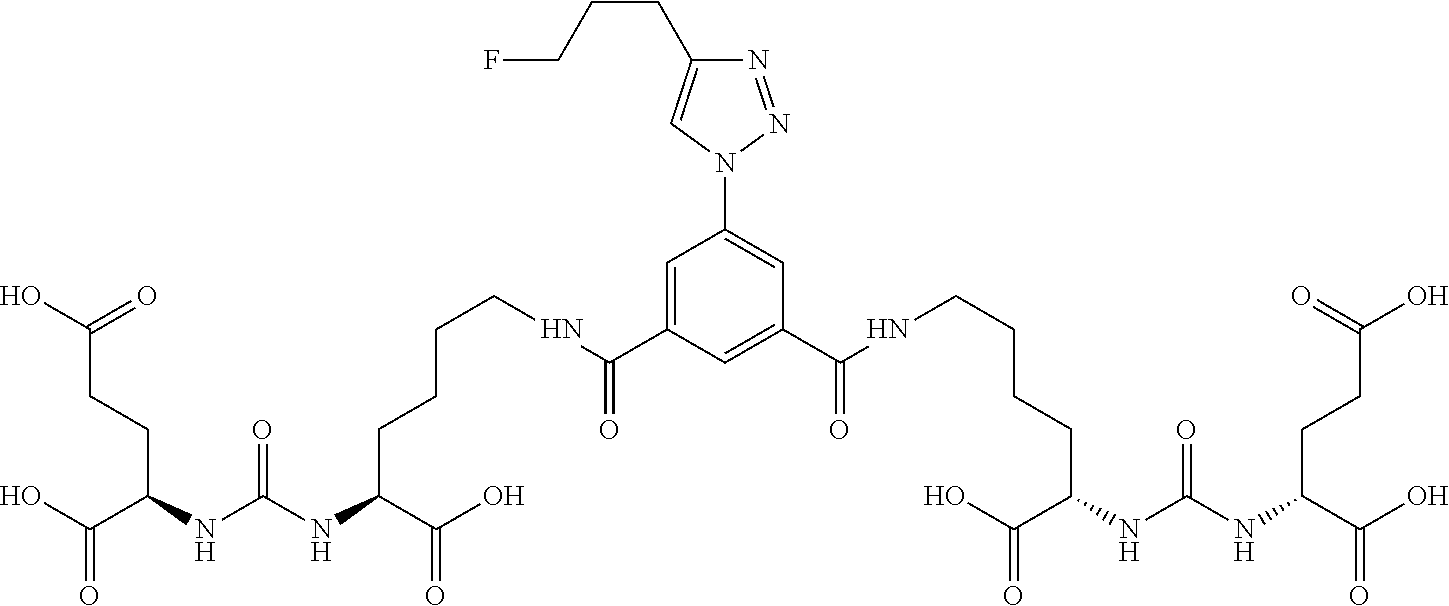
OC(C(NC(NC(CCCCNC(C1=CC(N2N=NC(CCCF)=C2)=CC(C(NCCCCC(NC(NC(C(O)=O)CCC(=O)O)=O)C(O)=O)=O)=C1)=O)C(O)=O)=O)CCC(=O)O)=O
